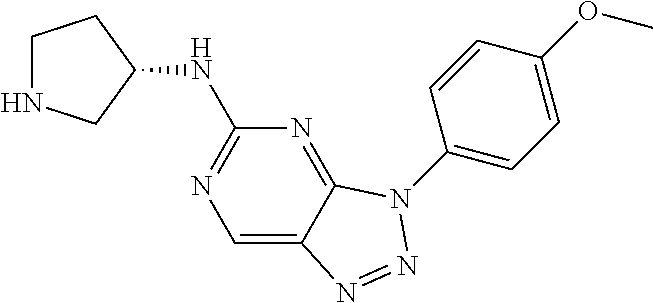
C1=C2C(=NC(NC3CCNC3)=N1)N(C1=CC=C(OC)C=C1)N=N2
